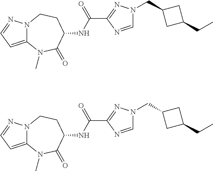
C12=CC=NN1CCC(NC(C1=NN(CC3CC(CC)C3)C=N1)=O)C(=O)N2C.C12=CC=NN1CCC(NC(C1=NN(CC3CC(CC)C3)C=N1)=O)C(=O)N2C
